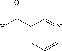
C1(C([H])=O)=CC=CN=C1C
